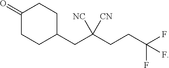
O=C1CCC(CC(CCC(F)(F)F)([CN])[NC])CC1
